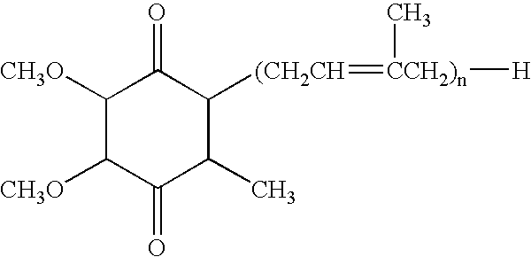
C1([CH3O])C([CH3O])C(=O)C(C)C([(CH2CH]=[CCH2)n]([H])C)C1=O
